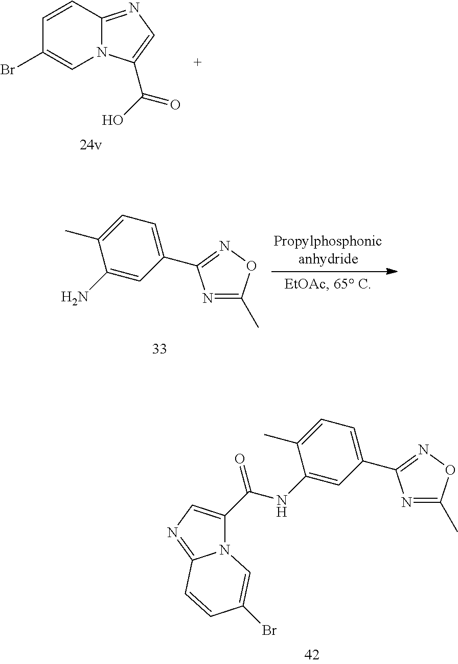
C1=CC2=NC=C(C(=O)O)N2C=C1Br.N1=C(C)ON=C1C1=CC=C(C)C(N)=C1.N1=C(C)ON=C1C1=CC=C(C)C(NC(C2=CN=C3N2C=C(Br)C=C3)=O)=C1
